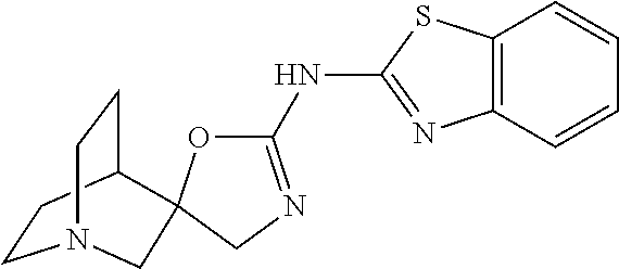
C1(NC2=NC3=C(S2)C=CC=C3)=NCC2(O1)C1CCN(CC1)C2
